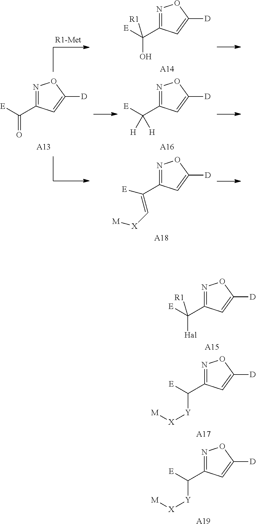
N1=C(C([E])=O)C=C([D])O1.[A13].N1=C(C([E])([H])[H])C=C([D])O1.[A16].N1=C(C([E])(O)[R1])C=C([D])O1.[A14].N1=C(C([E])=C[X][M])C=C([D])O1.[A18].N1=C(C([E])([Hal])[R1])C=C([D])O1.[A15].N1=C(C([E])[Y][X][M])C=C([D])O1.[A17].N1=C(C([E])[Y][X][M])C=C([D])O1.[A19]
